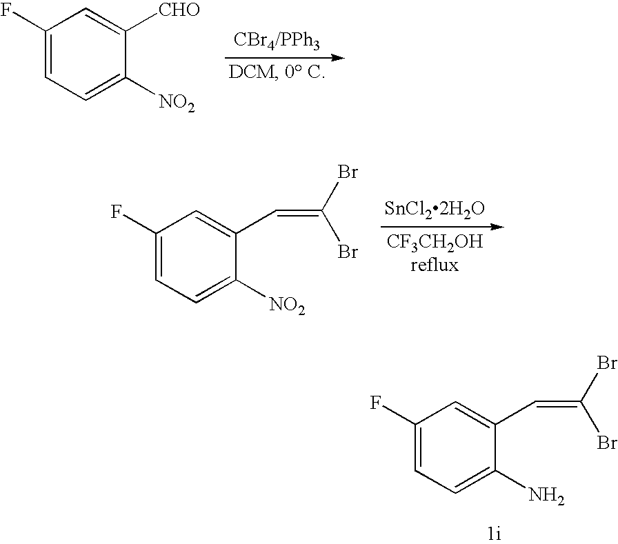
C1(F)=CC=C([NO2])C([CHO])=C1.[SnCl22H2O].C1(F)=CC=C([NO2])C(C=C(Br)Br)=C1.C1(F)=CC=C(N)C(C=C(Br)Br)=C1
